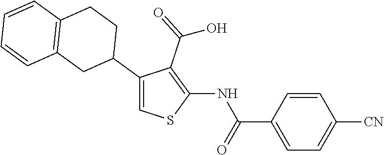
C1(NC(=O)C2=CC=C([CN])C=C2)=C(C(=O)O)C(C2CCC3=C(C2)C=CC=C3)=CS1
